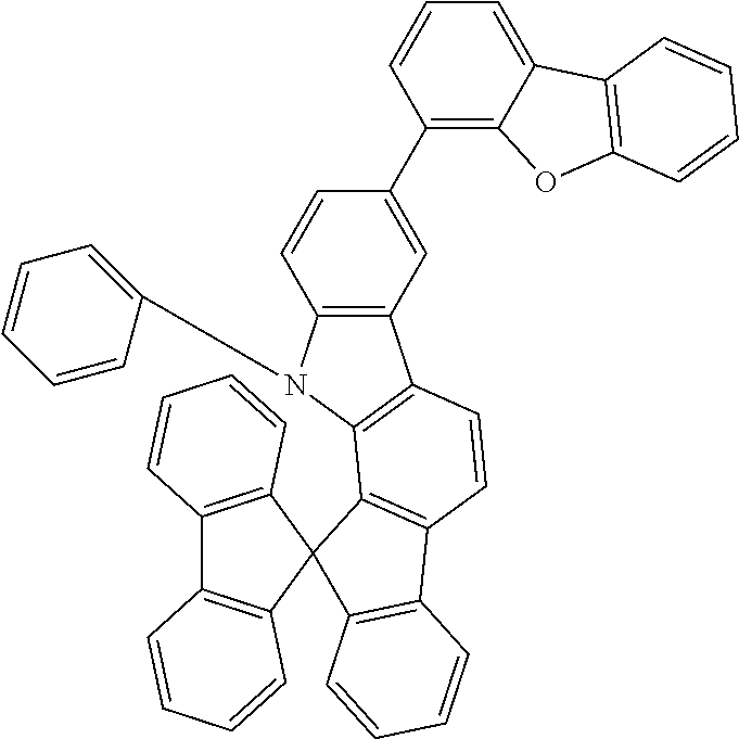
C12=C(C=C(C3=C4C(=CC=C3)C3=C(O4)C=CC=C3)C=C1)C1=C(C3=C(C=C1)C1=C(C=CC=C1)C31C3=C(C4=C1C=CC=C4)C=CC=C3)N2C1=CC=CC=C1
